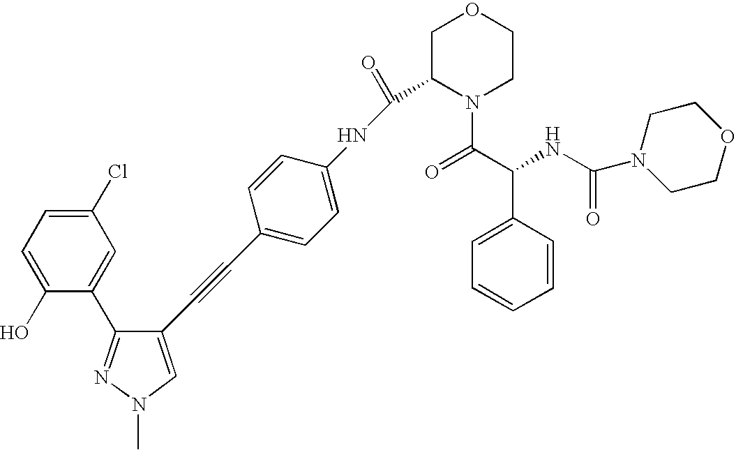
C1(O)=CC=C(Cl)C=C1C1=NN(C)C=C1C#CC1=CC=C(NC(C2N(C(C(NC(=O)N3CCOCC3)C3=CC=CC=C3)=O)CCOC2)=O)C=C1
